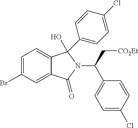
C1=C(Br)C=C2C(=C1)C(C1=CC=C(Cl)C=C1)(O)N(C(C1=CC=C(Cl)C=C1)C[CO2Et])C2=O
